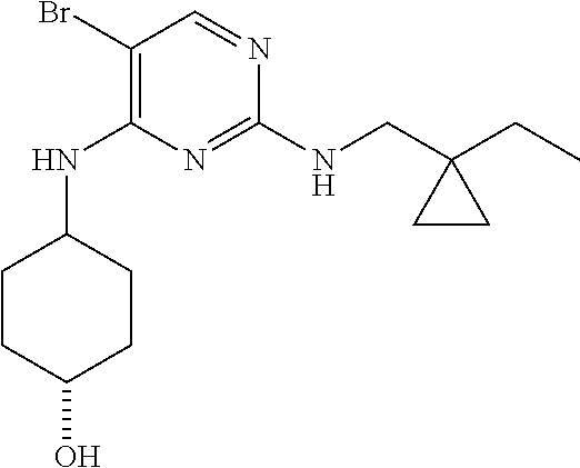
N1=C(NCC2(CC)CC2)N=CC(Br)=C1NC1CCC(O)CC1
